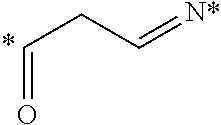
C(=O)CC=[N*]
